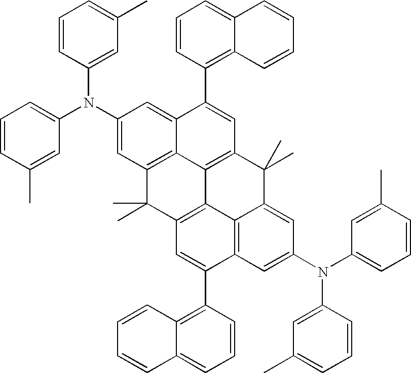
C1=C(N(C2=CC3=C4C(=C2)C(C2=C5C(=CC=C2)C=CC=C5)=CC2=C4C4=C(C3(C)C)C=C(C3=C5C(=CC=C3)C=CC=C5)C3=C4C(=CC(N(C4=CC=CC(C)=C4)C4=CC(C)=CC=C4)=C3)C2(C)C)C2=CC(C)=CC=C2)C=C(C)C=C1
